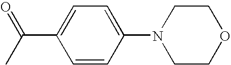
C1=CC(N2CCOCC2)=CC=C1C(C)=O
